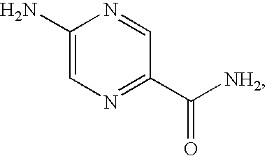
C1(N)=CN=C(C([NH2])=O)C=N1
